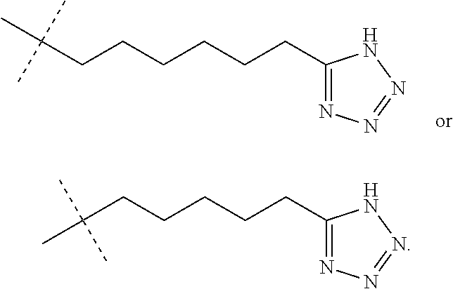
C(CCCCCCC1=NN=NN1)(C)(C)C.CC(CCCCCC1=NN=NN1)(C)C
